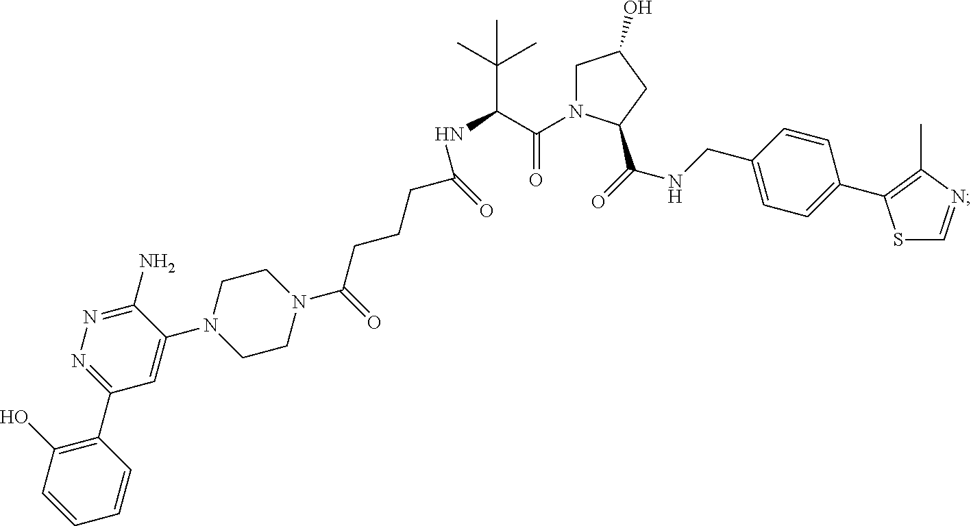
N1(C(CCCC(NC(C(N2CC(O)CC2C(=O)NCC2=CC=C(C3=C(C)N=CS3)C=C2)=O)C(C)(C)C)=O)=O)CCN(C2=CC(C3=C(O)C=CC=C3)=NN=C2N)CC1
